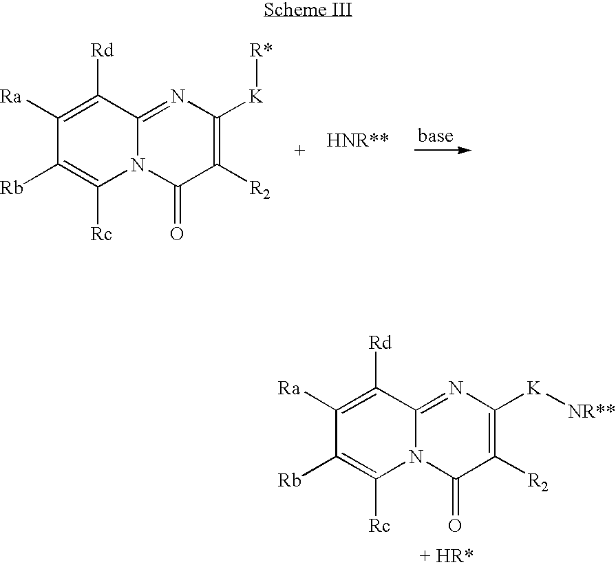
C1([Ra])=C([Rd])C2=NC([K][NR**])=C([R2])C(=O)N2C([Rc])=C1[Rb].C1([Ra])=C([Rd])C2=NC([K][R*])=C([R2])C(=O)N2C([Rc])=C1[Rb]
